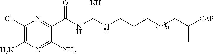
C1(Cl)=C(N)N=C(N)C(C(NC(=N)NCCCCCC([CAP])C)=O)=N1
